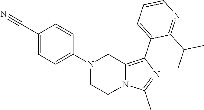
N1(C2=CC=C(C#N)C=C2)CCN2C(=C(C3=CC=CN=C3C(C)C)N=C2C)C1
